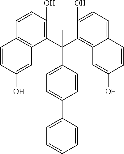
C1=CC(C(C2=C(O)C=CC3=C2C=C(O)C=C3)(C2=C3C(=CC=C2O)C=CC(O)=C3)C)=CC=C1C1=CC=CC=C1
